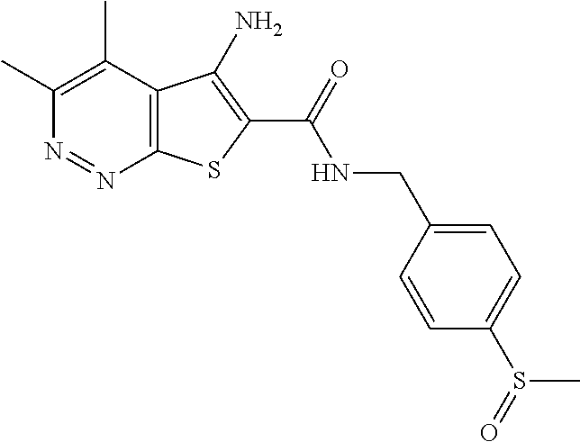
C1(C)=C(C)C2=C(N=N1)SC(C(=O)NCC1=CC=C(S(C)=O)C=C1)=C2N
